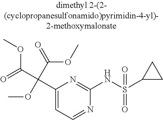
C1(C(C(OC)=O)(C(OC)=O)OC)=CC=NC(NS(=O)(C2CC2)=O)=N1
